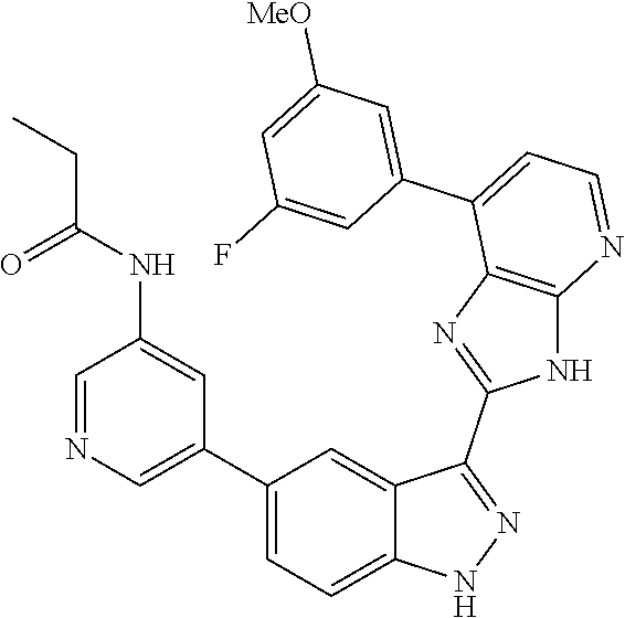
C1=NC=C(C2=CC=C3C(=C2)C(C2=NC4=C(N2)N=CC=C4C2=CC([MeO])=CC(F)=C2)=NN3)C=C1NC(=O)CC
